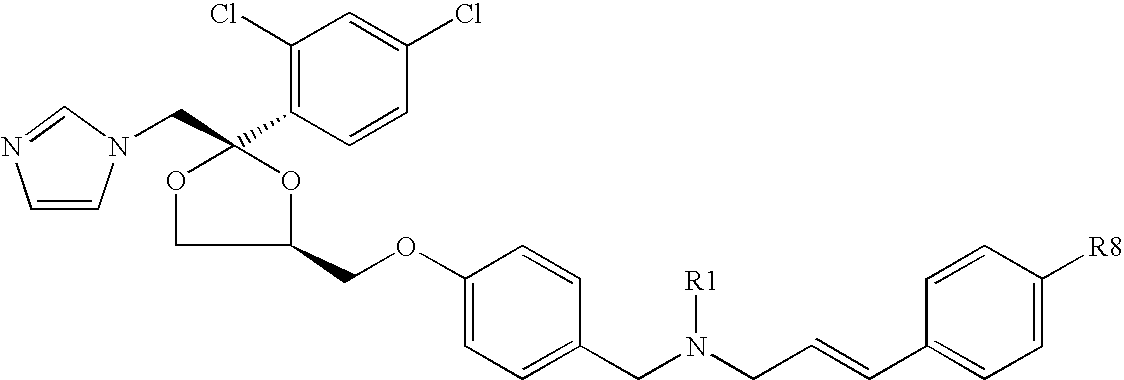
C1=CN=CN1CC1(C2=C(Cl)C=C(Cl)C=C2)OCC(COC2=CC=C(CN(CC=CC3=CC=C([R8])C=C3)[R1])C=C2)O1
